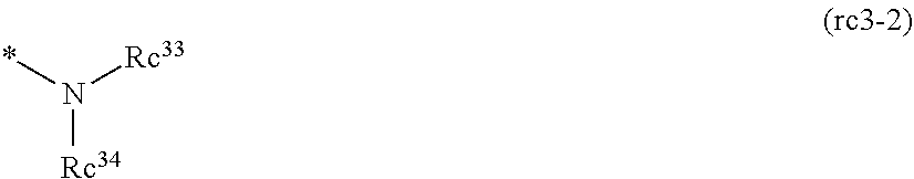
*N([Rc33])[Rc34]
